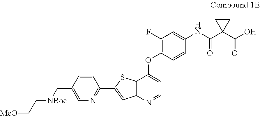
C1=C(C[NBoc]CC[MeO])C=CC(C2=CC3=C(S2)C(OC2=C(F)C=C(NC(C4(C(O)=O)CC4)=O)C=C2)=CC=N3)=N1
